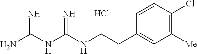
Cl.C(CC1=CC([Me])=C(Cl)C=C1)NC(NC(N)=N)=N
